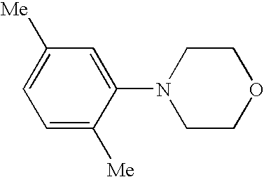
C1=C([Me])C(N2CCOCC2)=CC([Me])=C1
